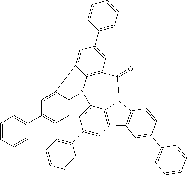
C1(C2=CC=CC=C2)=CC2=C3C(=C1)N1C4=CC=C(C5=CC=CC=C5)C=C4C4=CC(C5=CC=CC=C5)=CC(=C14)C(=O)N3C1=C2C=C(C2=CC=CC=C2)C=C1
